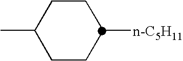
C1CC([n-C5H11])CCC1C
